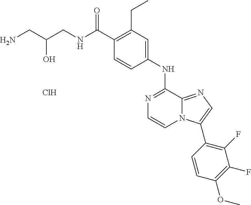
N1=C(NC2=CC(CC)=C(C(NCC(O)CN)=O)C=C2)C2=NC=C(C3=C(F)C(F)=C(OC)C=C3)N2C=C1.Cl
